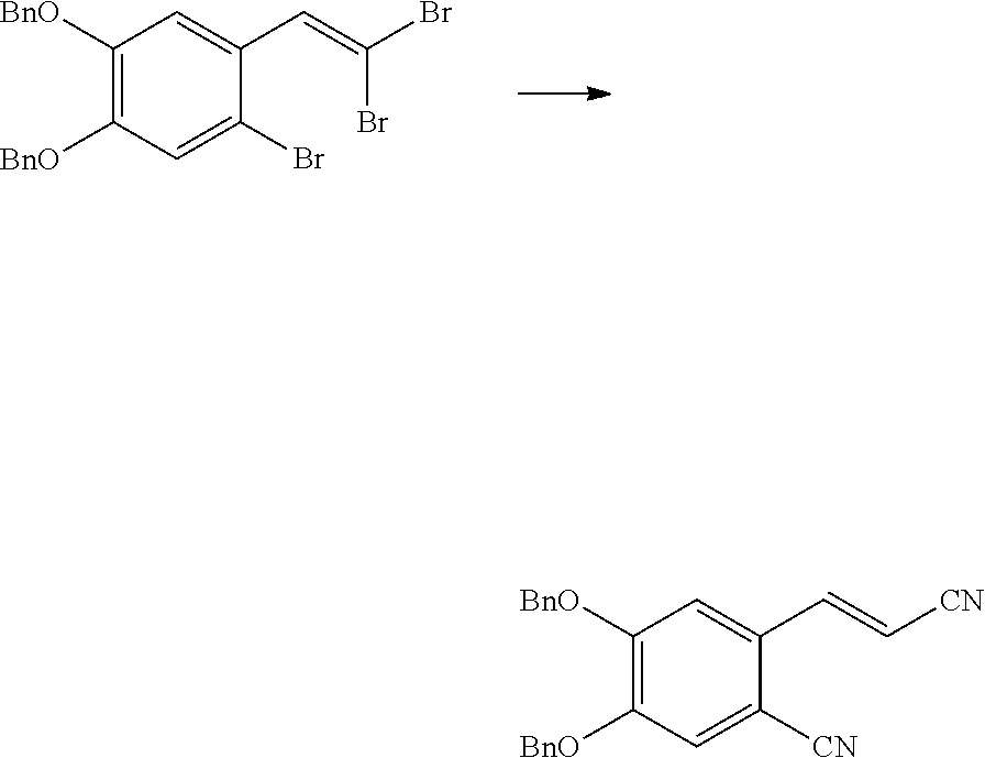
C1([BnO])=C([BnO])C=C(Br)C(C=C(Br)Br)=C1.C1([BnO])=C([BnO])C=C([CN])C(C=C[CN])=C1
